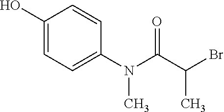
C1(O)=CC=C(N(C(C(Br)C)=O)C)C=C1
